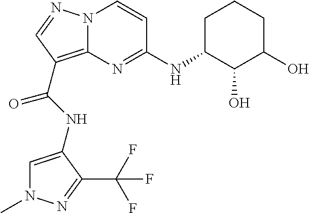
N(C(=O)C1=C2N(N=C1)C=CC(NC1C(O)C(O)CCC1)=N2)C1=CN(C)N=C1C(F)(F)F
